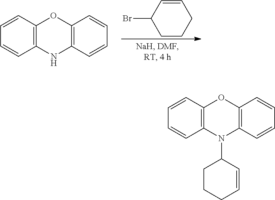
C1CCC=CC1Br.C12=C(C=CC=C1)OC1=C(N2)C=CC=C1.C12=C(C=CC=C1)OC1=C(N2C2CCCC=C2)C=CC=C1
